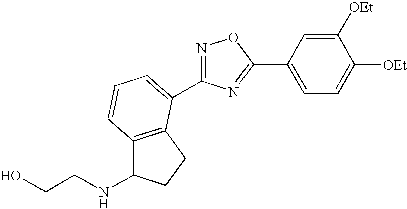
C12=C(CCC1NCCO)C(C1=NOC(C3=CC=C([OEt])C([OEt])=C3)=N1)=CC=C2
